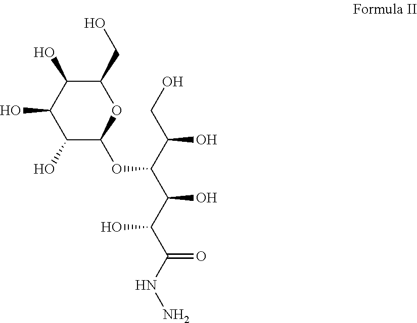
C1(O)C(CO)OC(OC(C(CO)O)C(C(C(NN)=O)O)O)C(O)C1O
